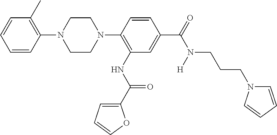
C1=CC=CC(N2CCN(C3=C(NC(=O)C4=CC=CO4)C=C(C(N(CCCN4C=CC=C4)[H])=O)C=C3)CC2)=C1C
